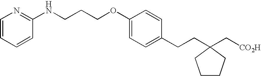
C1=CC=CC(NCCCOC2=CC=C(CCC3(C[CO2H])CCCC3)C=C2)=N1
